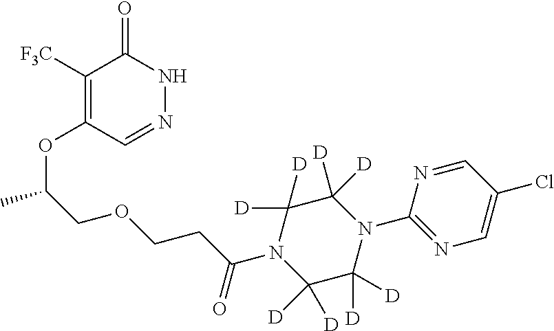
C1([F3C])=C(OC(C)COCCC(N2C([D])([D])C([D])([D])N(C3=NC=C(Cl)C=N3)C([D])([D])C2([D])[D])=O)C=NNC1=O
